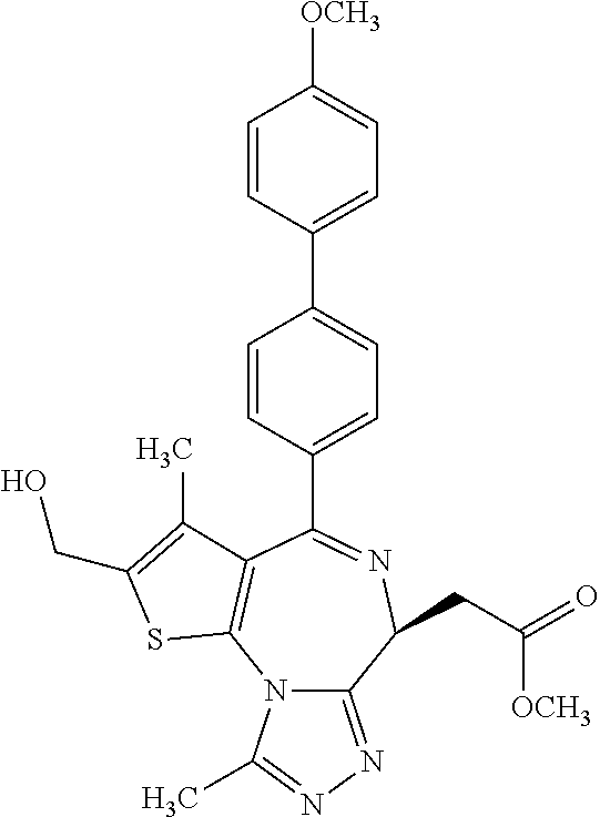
C12=C(SC(CO)=C1C)N1C(=NN=C1C)C(CC([OCH3])=O)N=C2C1=CC=C(C2=CC=C([OCH3])C=C2)C=C1
